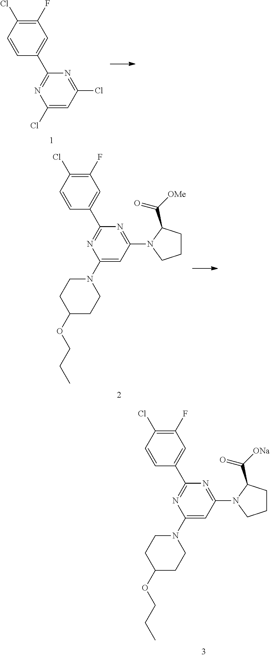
C1(Cl)=CC(Cl)=NC(C2=CC(F)=C(Cl)C=C2)=N1.C1(N2CCC(OCCC)CC2)=CC(N2CCCC2C([OMe])=O)=NC(C2=CC(F)=C(Cl)C=C2)=N1.C1(N2CCC(OCCC)CC2)=CC(N2CCCC2C([ONa])=O)=NC(C2=CC(F)=C(Cl)C=C2)=N1
